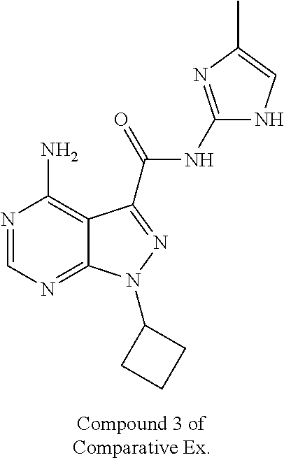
N1=CN=C2C(=C1N)C(C(NC1=NC(C)=CN1)=O)=NN2C1CCC1
